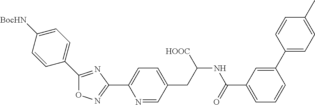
O1N=C(C2=CC=C(CC(NC(C3=CC=CC(C4=CC=C(C)C=C4)=C3)=O)[HOOC])C=N2)N=C1C1=CC=C([BocHN])C=C1
